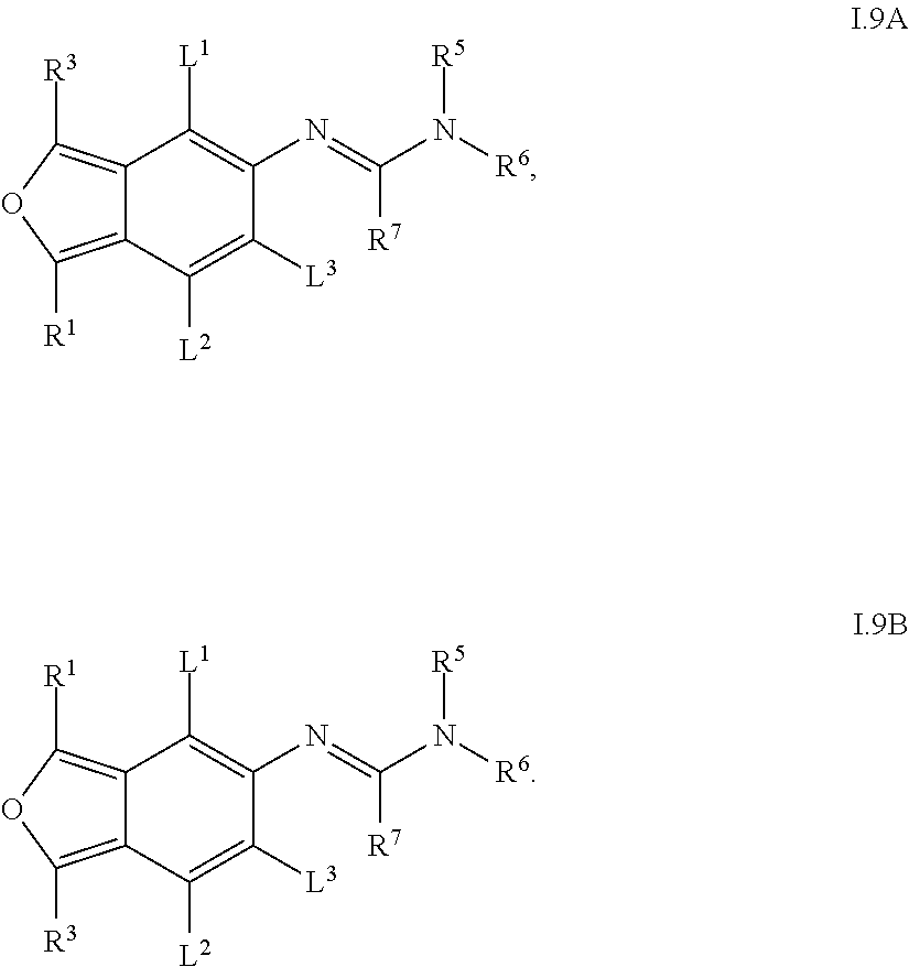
C12=C([R3])OC([R1])=C1C([L2])=C([L3])C(N=C(N([R6])[R5])[R7])=C2[L1].C12=C([R1])OC([R3])=C1C([L2])=C([L3])C(N=C(N([R6])[R5])[R7])=C2[L1]
